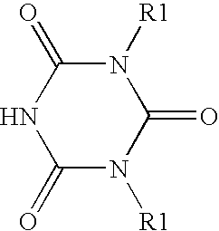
C1(=O)N([R1])C(=O)N([R1])C(=O)N1
